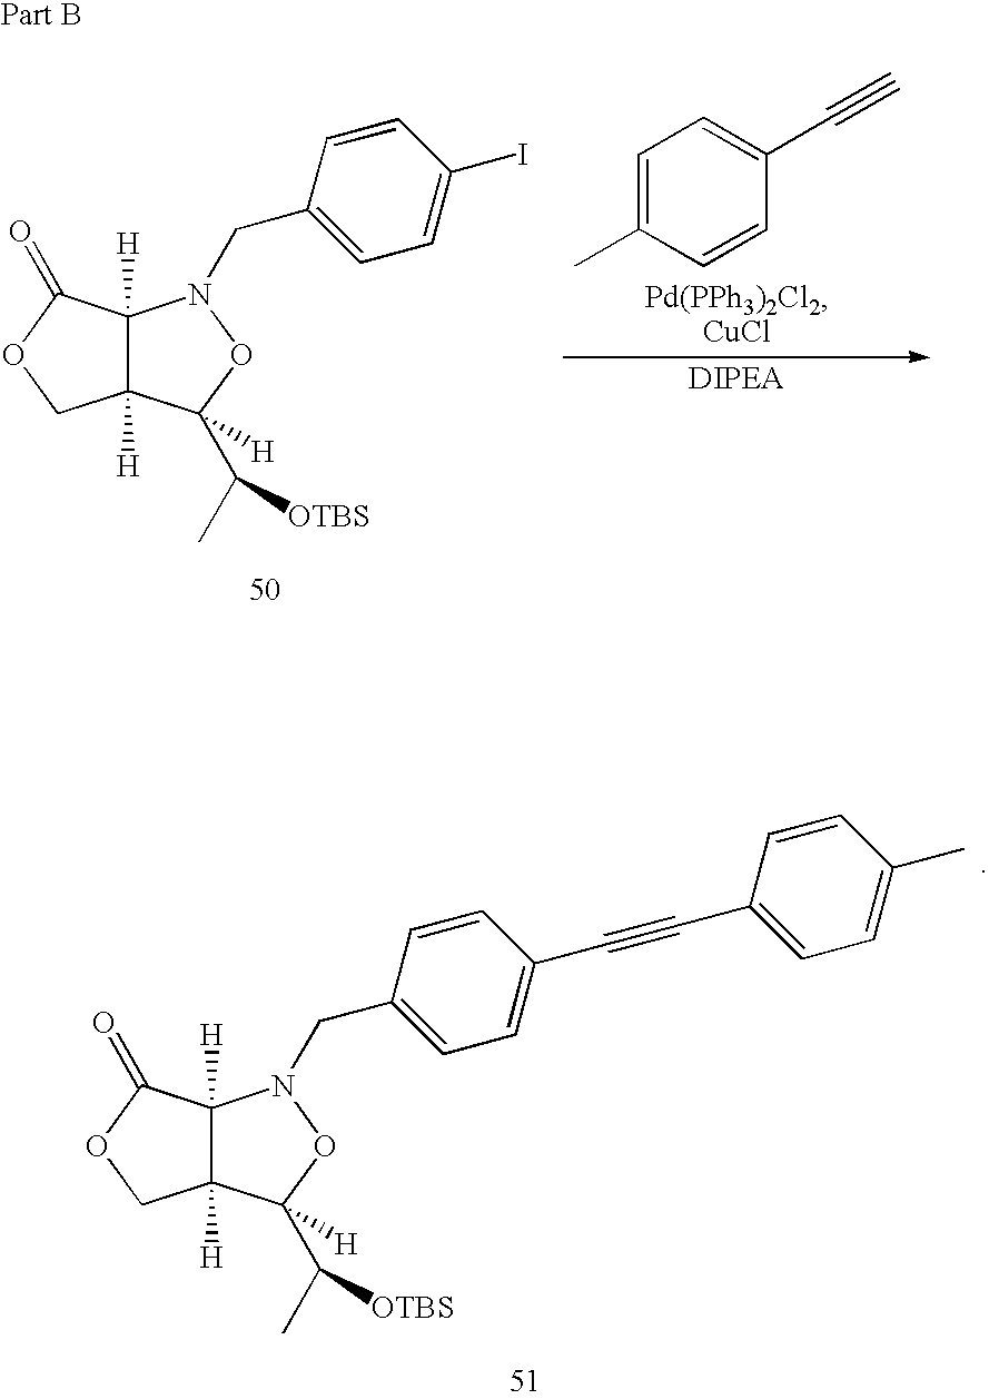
C12([H])C([H])(C(C(C)[OTBS])([H])ON1CC1=CC=C(I)C=C1)COC2=O.C1=C(C)C=CC(C#C)=C1.C12([H])C([H])(C(C(C)[OTBS])([H])ON1CC1=CC=C(C#CC3=CC=C(C)C=C3)C=C1)COC2=O
